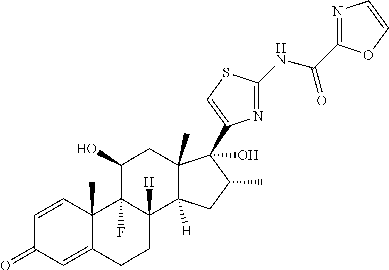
C1=CC2(C)C(=CC1=O)CCC1([H])C2(F)C(O)CC2(C)C1([H])CC(C)C2(O)C1=CSC(NC(=O)C2=NC=CO2)=N1
